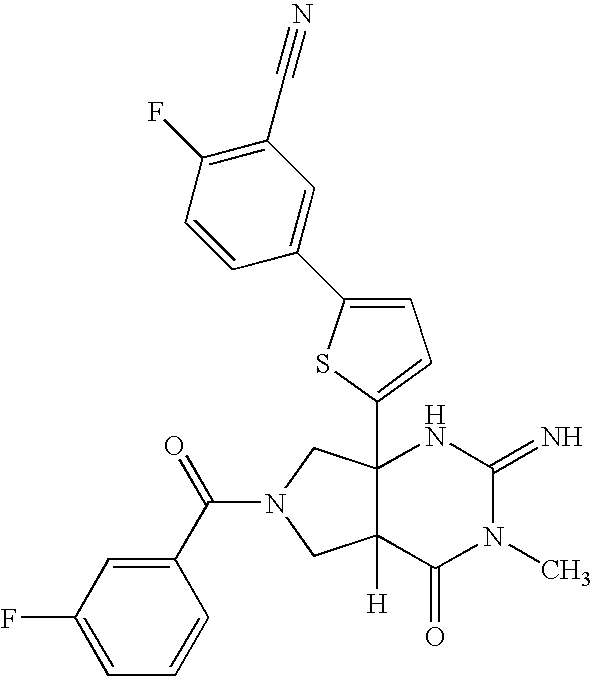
C12(C3=CC=C(C4=CC(C#N)=C(F)C=C4)S3)C([H])(C(=O)N(C)C(=N)N1)CN(C(=O)C1=CC(F)=CC=C1)C2
